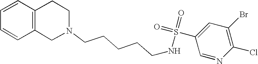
C1=CC=CC2=C1CCN(CCCCCNS(=O)(C1=CC(Br)=C(Cl)N=C1)=O)C2
